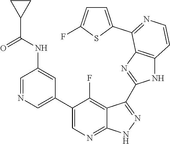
C1=NC=C(C2=CN=C3C(=C2F)C(C2=NC4=C(N2)C=CN=C4C2=CC=C(F)S2)=N[N H]3)C=C1NC(C1CC1)=O
